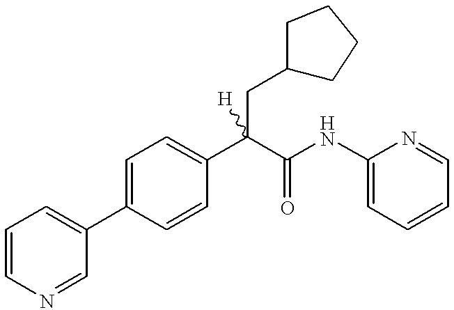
C1=CC(C2=CC=CN=C2)=CC=C1C(C(=O)NC1=CC=CC=N1)(CC1CCCC1)[H]
